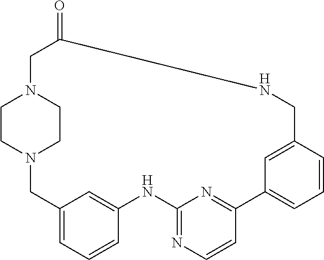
C1=C2C=C(C=C1)NC1=NC=CC(=N1)C1=CC=CC(=C1)CNC(=O)CN1CCN(C2)CC1
